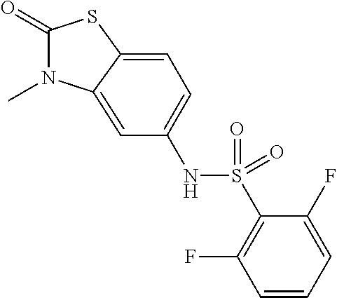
C1(=O)N(C)C2=CC(NS(C3=C(F)C=CC=C3F)(=O)=O)=CC=C2S1
